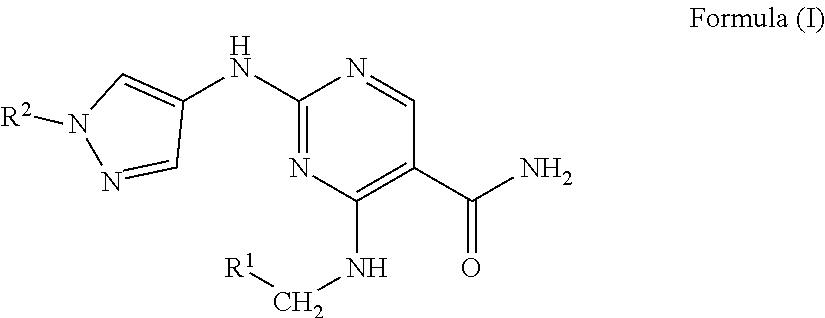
N1([R2])N=CC(NC2=NC(NC[R1])=C(C(=O)N)C=N2)=C1
